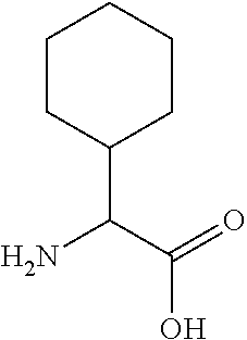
C(C(=O)O)(N)C1CCCCC1
